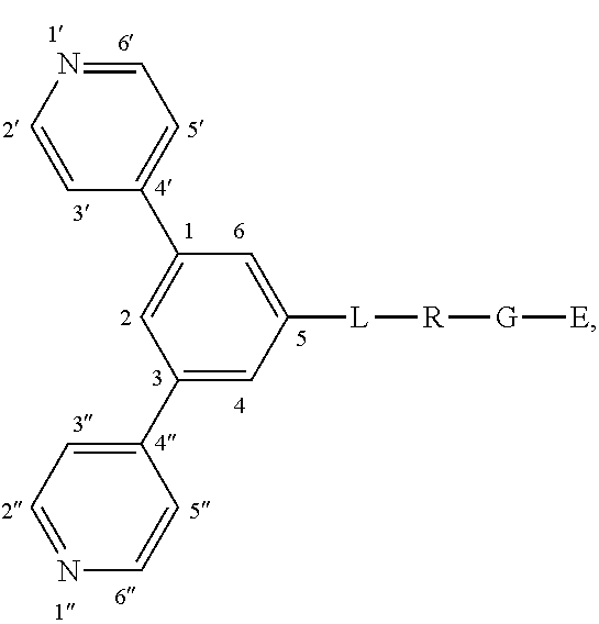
C1=C(C2=CC=NC=C2)C=C(C2=CC=NC=C2)C=C1[L][R][G][E]
